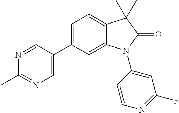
C1=C(C2=CN=C(C)N=C2)C=C2C(=C1)C(C)(C)C(=O)N2C1=CC(F)=NC=C1
